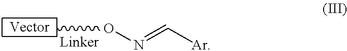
CON=C[Ar]
